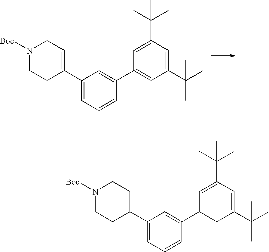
C1(C2=CCN([Boc])CC2)=CC=CC(C2=CC(C(C)(C)C)=CC(C(C)(C)C)=C2)=C1.C1(C2CCN([Boc])CC2)=CC=CC(C2C=C(C(C)(C)C)C=C(C(C)(C)C)C2)=C1
